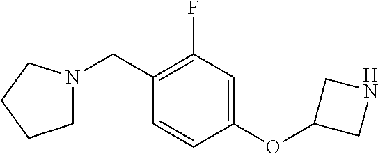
N1(CC2=C(F)C=C(OC3CNC3)C=C2)CCCC1
